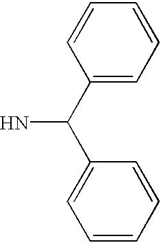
C1(C(C2=CC=CC=C2)N)=CC=CC=C1
